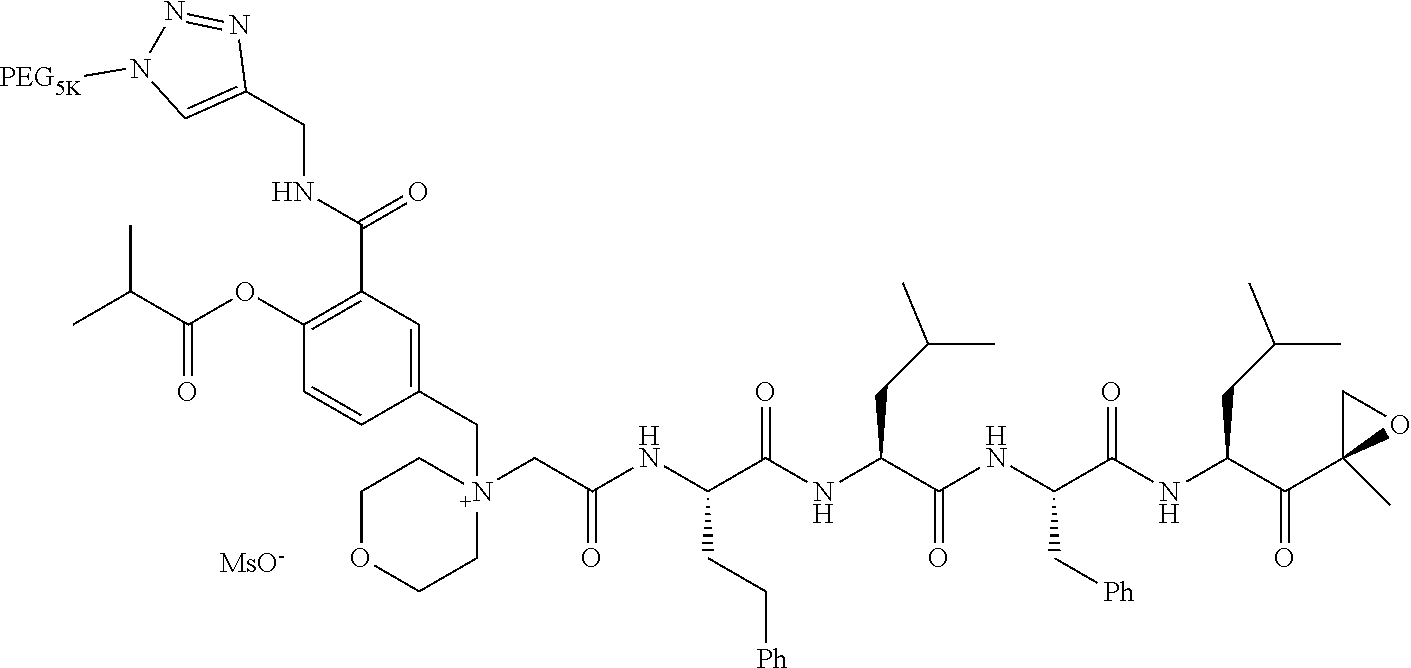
C(NC(C1=C(OC(C(C)C)=O)C=CC(C[N+]2(CC(NC(C(NC(C(NC(C(NC(C(C3(C)OC3)=O)CC(C)C)=O)C[Ph])=O)CC(C)C)=O)CC[Ph])=O)CCOCC2)=C1)=O)C1=CN([PEG5K])N=N1.[MsO-]
